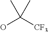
OC([CF3])(C)C
